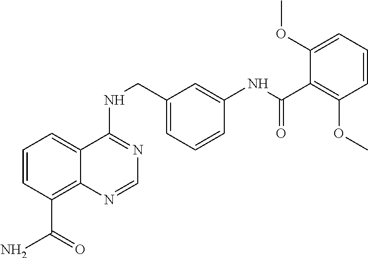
C1=CC(C(N)=O)=C2C(=C1)C(NCC1=CC=CC(NC(=O)C3=C(OC)C=CC=C3OC)=C1)=NC=N2
